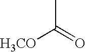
[H3CO]C(=O)C
